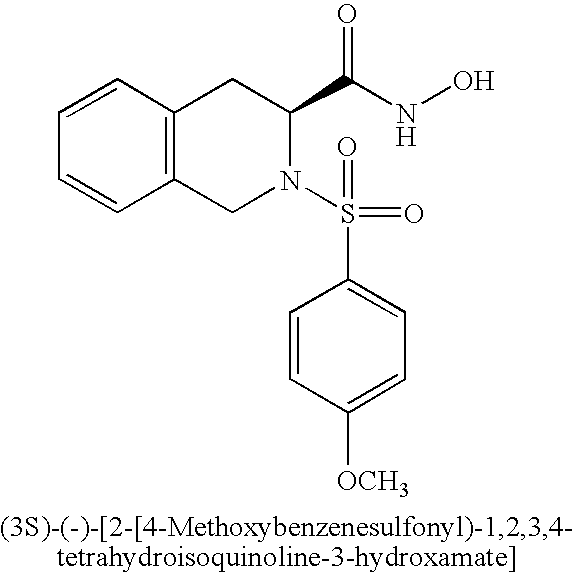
C1=CC2=C(C=C1)CN(S(=O)(=O)C1=CC=C([OCH3])C=C1)C(C(NO)=O)C2
